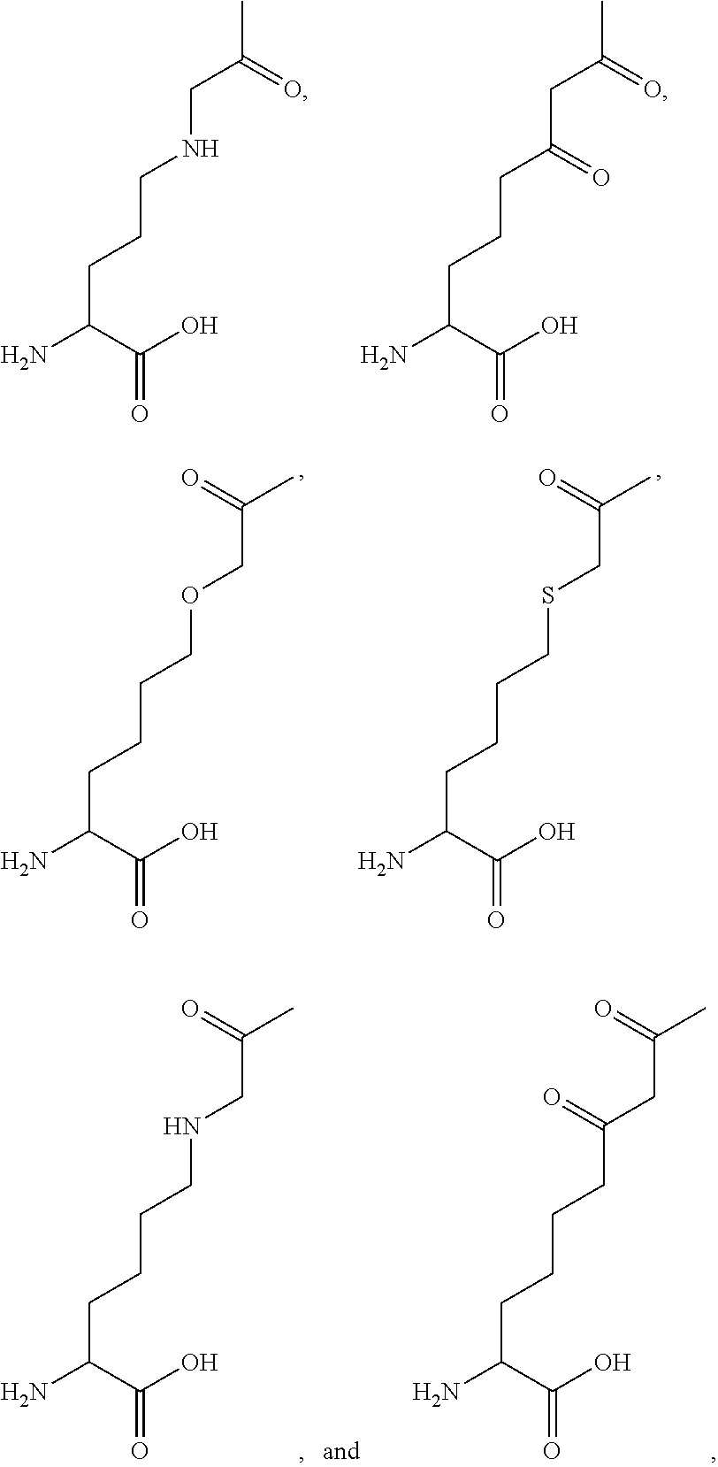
C(C(C(O)=O)N)CCNCC(C)=O.C(C(C(O)=O)N)CCC(CC(C)=O)=O.C(C(C(O)=O)N)CCCOCC(C)=O.C(C(C(O)=O)N)CCCSCC(C)=O.C(C(C(O)=O)N)CCCC(CC(C)=O)=O.C(C(C(O)=O)N)CCCNCC(C)=O
